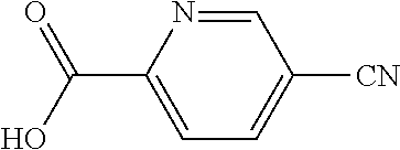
C1=NC(C(O)=O)=CC=C1[CN]
